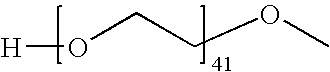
O(CCOC)[H]
